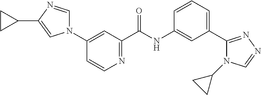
N1=C(C(NC2=CC(C3=NN=CN3C3CC3)=CC=C2)=O)C=C(N2C=NC(C3CC3)=C2)C=C1
